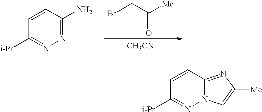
C1([i-Pr])=NN=C(N)C=C1.BrCC([Me])=O.[CH3CN].C1([i-Pr])=NN2C(=NC([Me])=C2)C=C1
